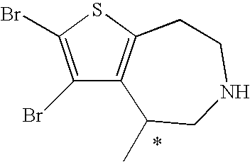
C1(Br)=C(Br)SC2=C1C(C)CNCC2
